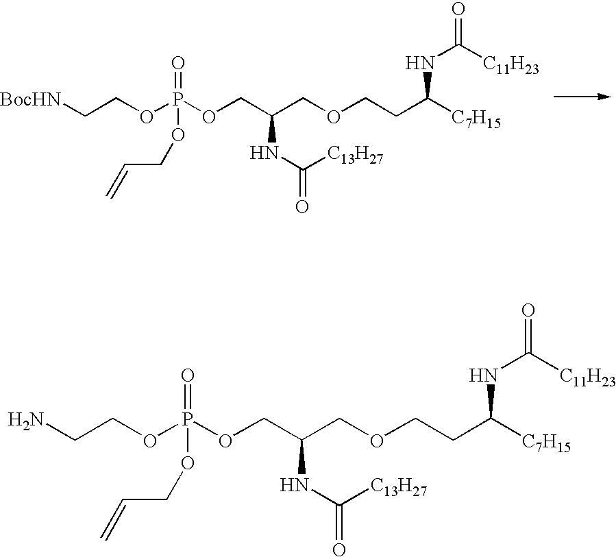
C(COCCC([C7H15])NC(=O)[C11H23])(NC([C13H27])=O)COP(OCCN)(=O)OCC=C.C(COCCC([C7H15])NC(=O)[C11H23])(NC([C13H27])=O)COP(OCC[BocHN])(=O)OCC=C
